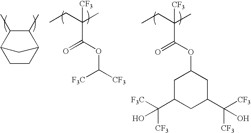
CCC(C)(C(OC([CF3])[F3C])=O)[CF3].C1CC2C(C)C(C)C1C2.CCC(C)(C(OC1CC(C([F3C])([CF3])O)CC(C([CF3])([CF3])O)C1)=O)[CF3]
